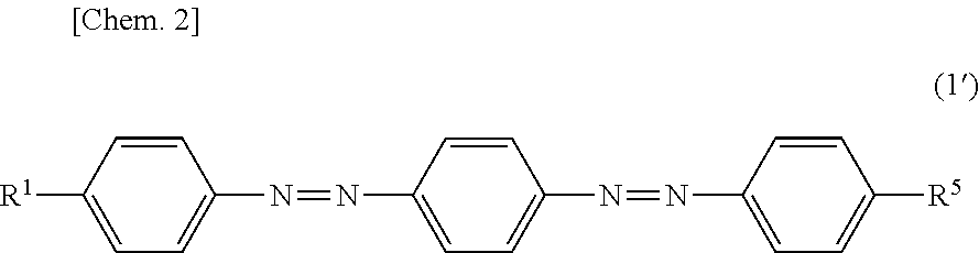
C1(N=NC2=CC=C(N=NC3=CC=C([R5])C=C3)C=C2)=CC=C([R1])C=C1
